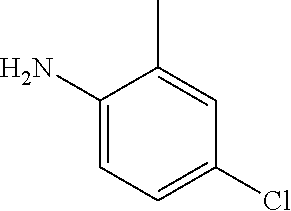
C1(N)=CC=C(Cl)C=C1C
